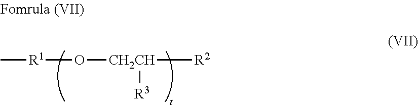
C[R1]O[CH2CH]([R2])[R3]
